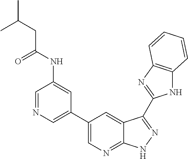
C1(C2=CN=CC(NC(CC(C)C)=O)=C2)=CN=C2C(=C1)C(C1=NC3=C(N1)C=CC=C3)=NN2
